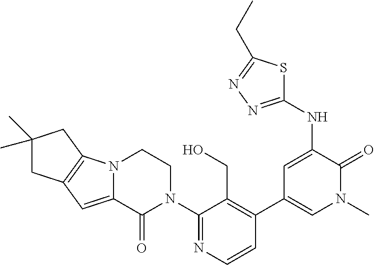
C12=C(N3C(=C1)C(=O)N(C1=NC=CC(C4=CN(C)C(=O)C(NC5=NN=C(CC)S5)=C4)=C1CO)CC3)CC(C)(C)C2
